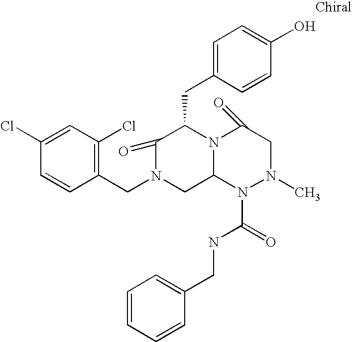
C1=C(Cl)C=CC(CN2CC3N(C(CC4=CC=C(O)C=C4)C2=O)C(=O)CN(C)N3C(=O)NCC2=CC=CC=C2)=C1Cl
